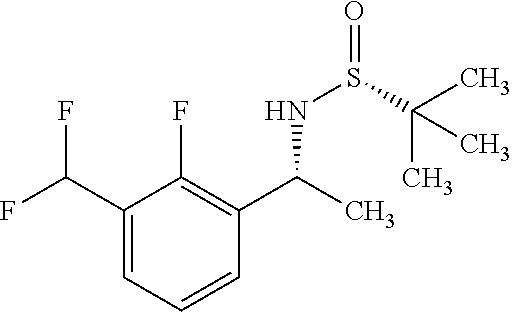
O=S(NC(C1=C(F)C(C(F)F)=CC=C1)C)C(C)(C)C
